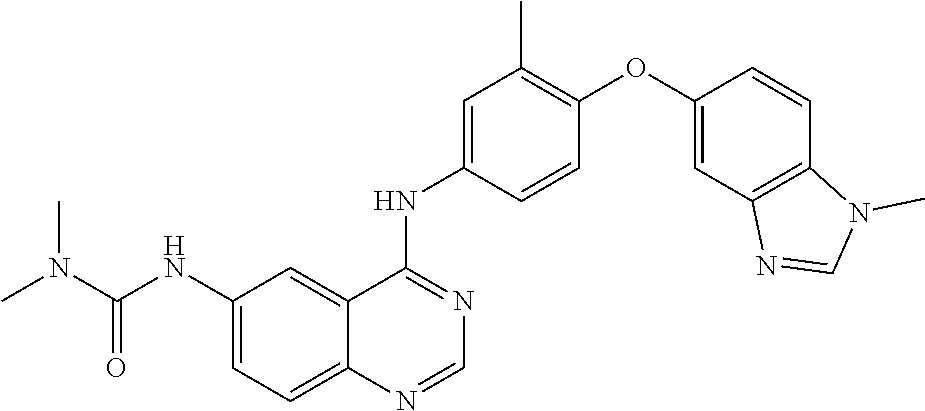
C1=C(NC(N(C)C)=O)C=C2C(=C1)N=CN=C2NC1=CC(C)=C(OC2=CC3=C(C=C2)N(C)C=N3)C=C1
